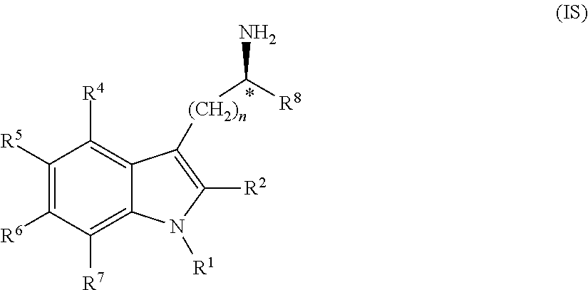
C1([R5])=C([R6])C([R7])=C2C(=C1[R4])C([(CH2)n]C(N)[R8])=C([R2])N2[R1]
